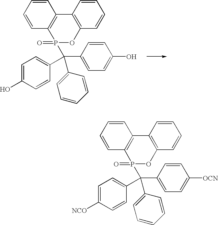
C12=C(C3=C(C=CC=C3)OP1(=O)C(C1=CC=C([OCN])C=C1)(C1=CC=C([NCO])C=C1)C1=CC=CC=C1)C=CC=C2.C12=C(C3=C(C=CC=C3)OP1(=O)C(C1=CC=C(O)C=C1)(C1=CC=C(O)C=C1)C1=CC=CC=C1)C=CC=C2
